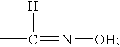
CC(=N[OH])[H]
